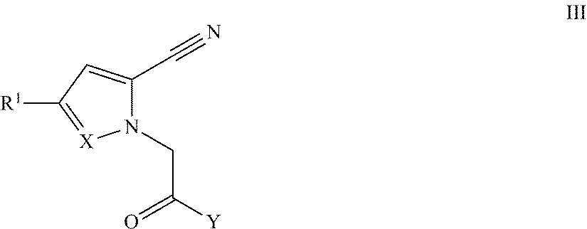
C1(C#N)=CC([R1])=[X]N1CC([Y])=O
